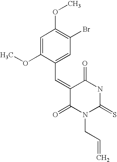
C1=C(OC)C(C=C2C(=O)N(CC=C)C(=S)NC2=O)=CC(Br)=C1OC
